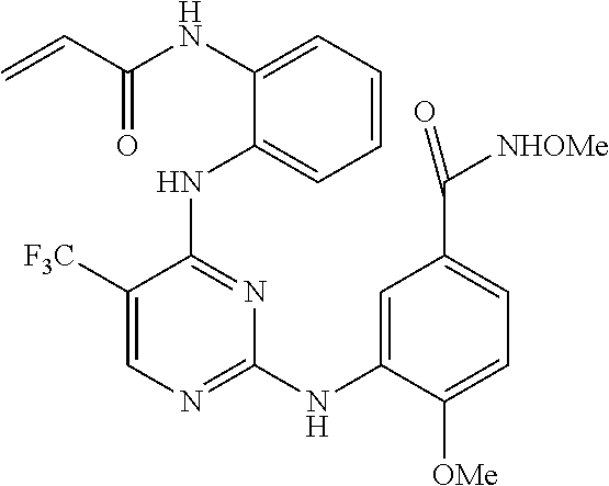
N(C1=CC=CC=C1NC1=NC(NC2=CC(C([NHOMe])=O)=CC=C2[OMe])=NC=C1[F3C])C(C=C)=O
